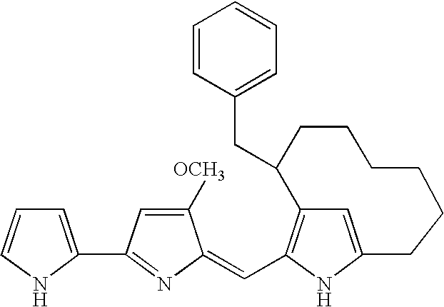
C1=C(C2=NC(=CC3=C4C=C(N3)CCCCCCC4CC3=CC=CC=C3)C([OCH3])=C2)NC=C1
